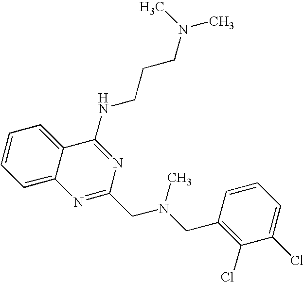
C1=CC=C2C(=C1)N=C(CN(CC1=C(Cl)C(Cl)=CC=C1)C)N=C2NCCCN(C)C
